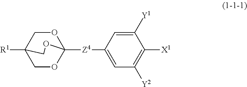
O1CC2([R1])COC1([Z4]C1=CC([Y2])=C([X1])C([Y1])=C1)OC2
